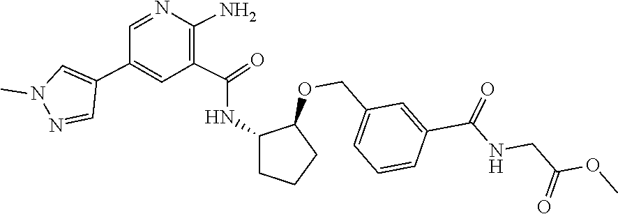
COC(=O)CNC(C1=CC(COC2C(NC(C3=C(N)N=CC(C4=CN(C)N=C4)=C3)=O)CCC2)=CC=C1)=O
